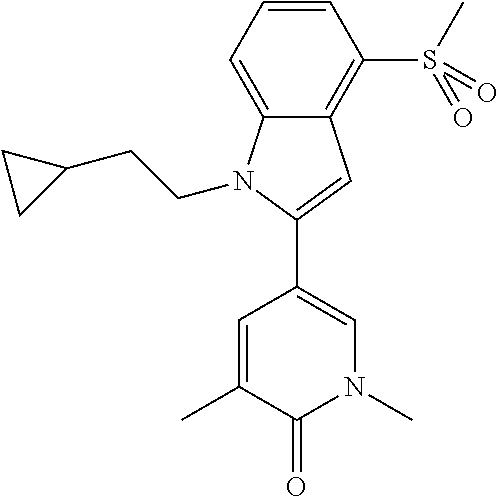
C1=C(C)C(=O)N(C)C=C1C1=CC2=C(S(C)(=O)=O)C=CC=C2N1CCC1CC1
